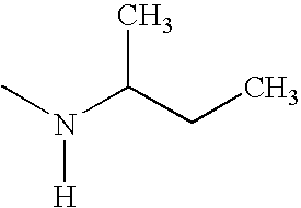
CN(C(CC)C)[H]
